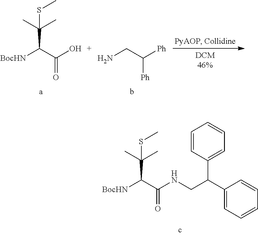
C(C(C(NCC(C1=CC=CC=C1)C1=CC=CC=C1)=O)[BocHN])(C)(C)SC.C(C(C(O)=O)[BocHN])(C)(C)SC.NCC([Ph])[Ph]
